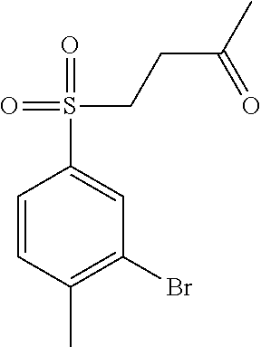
C1=CC(C)=C(Br)C=C1S(=O)(CCC(C)=O)=O
